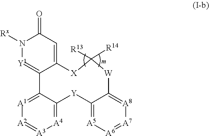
[X]1C2=CC(=O)N([Rx])[Y1]=C2C2=[A1][A2]=[A3][A4]=C2[Y]C2=[A5][A6]=[A7][A8]=C2[W]C1([R14])[R13]
